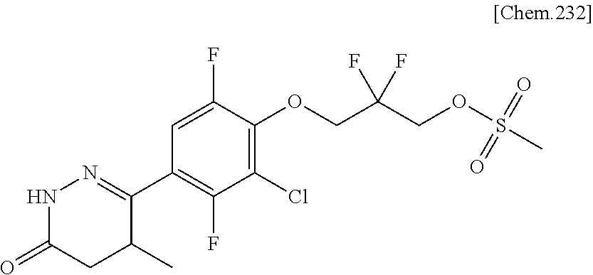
C1(C2=NNC(=O)CC2C)=C(F)C(Cl)=C(OCC(COS(C)(=O)=O)(F)F)C(F)=C1
